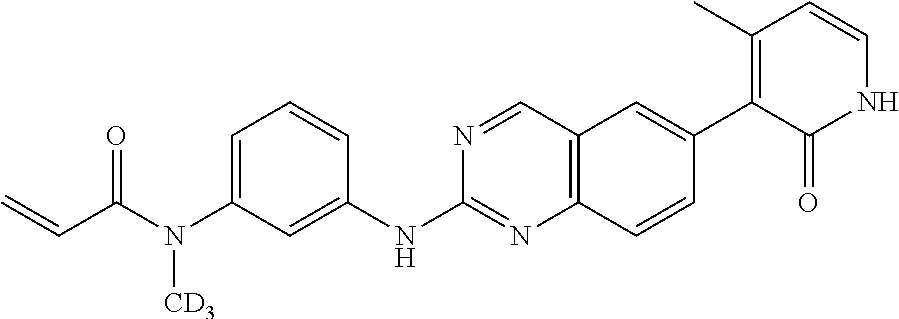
C1=C(N(C(C=C)=O)[CD3])C=C(NC2=NC3=C(C=N2)C=C(C2=C(C)C=CNC2=O)C=C3)C=C1
